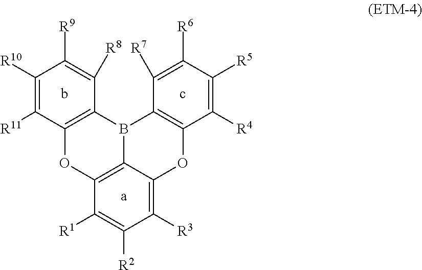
C12=C3C(=C([R3])C([R2])=C1[R1])OC1=C(B3C3=C(O2)C([R11])=C([R10])C([R9])=C3[R8])C([R7])=C([R6])C([R5])=C1[R4]
